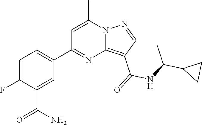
C12=C(C(=O)NC(C3CC3)C)C=NN1C(C)=CC(C1=CC=C(F)C(C(N)=O)=C1)=N2
